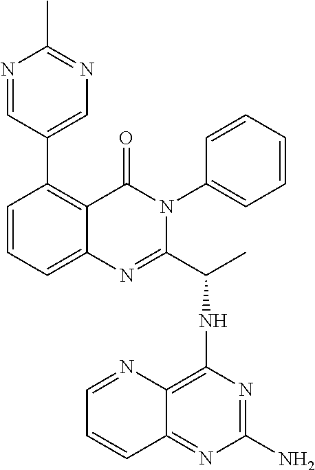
C12=CC=CC(C3=CN=C(C)N=C3)=C1C(=O)N(C1=CC=CC=C1)C(C(NC1=C3C(=NC(N)=N1)C=CC=N3)C)=N2
